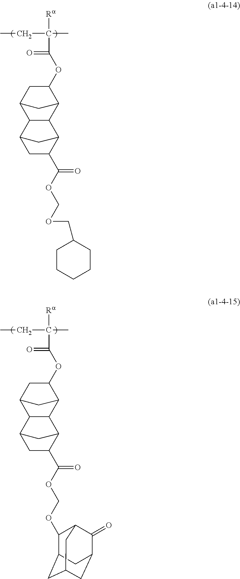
[Ra]C(C(=O)OC1CC2C3C(C1C2)C1C(C(=O)OCOCC2CCCCC2)CC3C1)(C)CC.[Ra]C(C(=O)OC1CC2C3C(C1C2)C1C(C(=O)OCOC2C4CC5CC(C(=O)C2C5)C4)CC3C1)(C)CC
